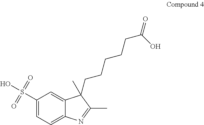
C1(S(O)(=O)=O)=CC=C2C(=C1)C(C)(CCCCCC(=O)O)C(C)=N2
